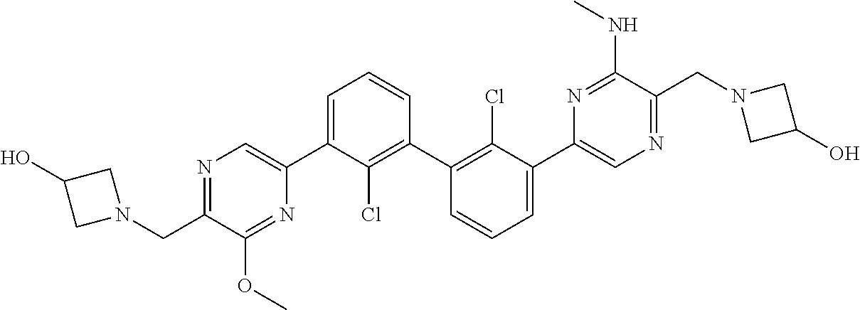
N1=C(CN2CC(O)C2)C(OC)=NC(C2=CC=CC(C3=C(Cl)C(C4=CN=C(CN5CC(O)C5)C(NC)=N4)=CC=C3)=C2Cl)=C1
